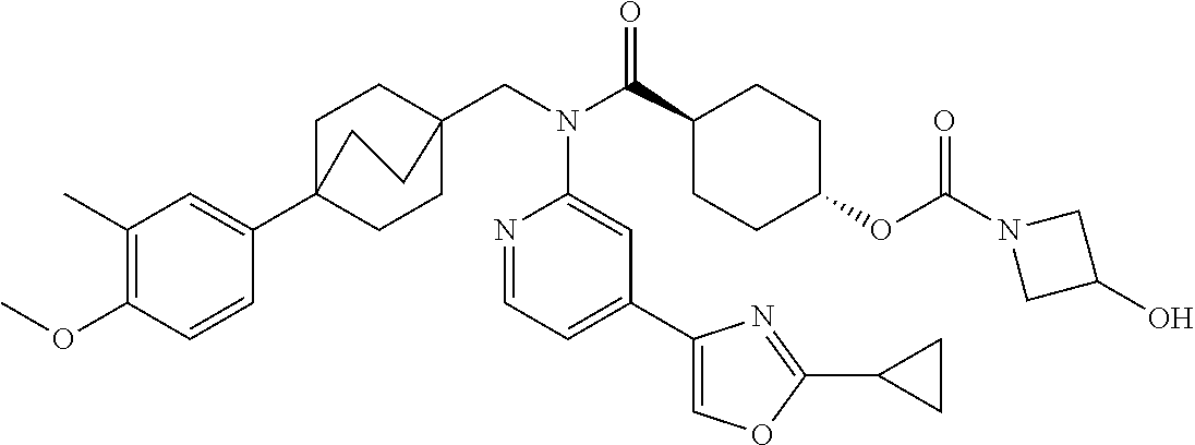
C1(C)=C(OC)C=CC(C23CCC(CN(C4=CC(C5=COC(C6CC6)=N5)=CC=N4)C(=O)C4CCC(OC(=O)N5CC(O)C5)CC4)(CC2)CC3)=C1
